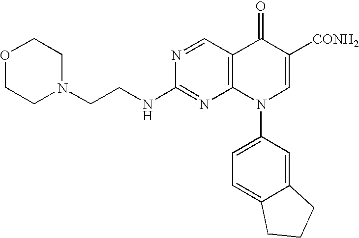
O1CCN(CCNC2=NC3=C(C=N2)C(=O)C([CONH2])=CN3C2=CC=C3C(=C2)CCC3)CC1
